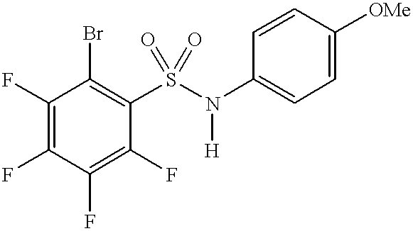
C1(F)=C(F)C(F)=C(F)C(S(N([H])C2=CC=C([OMe])C=C2)(=O)=O)=C1Br
